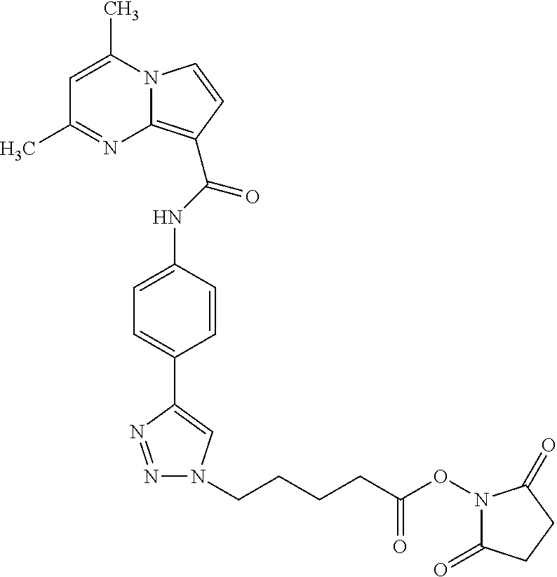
C1=C(C)N2C(=C(C(NC3=CC=C(C4=CN(CCCCC(ON5C(=O)CCC5=O)=O)N=N4)C=C3)=O)C=C2)N=C1C
